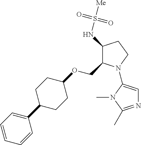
C1(NS([Me])(=O)=O)C(COC2CCC(C3=CC=CC=C3)CC2)N(C2=CN=C(C)N2C)CC1
